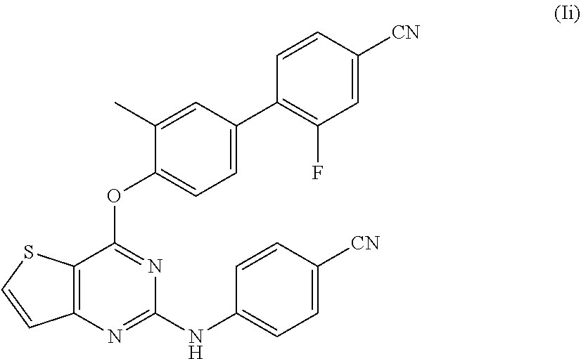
C12=C(N=C(NC3=CC=C([CN])C=C3)N=C1OC1=CC=C(C3=C(F)C=C([CN])C=C3)C=C1C)C=CS2
